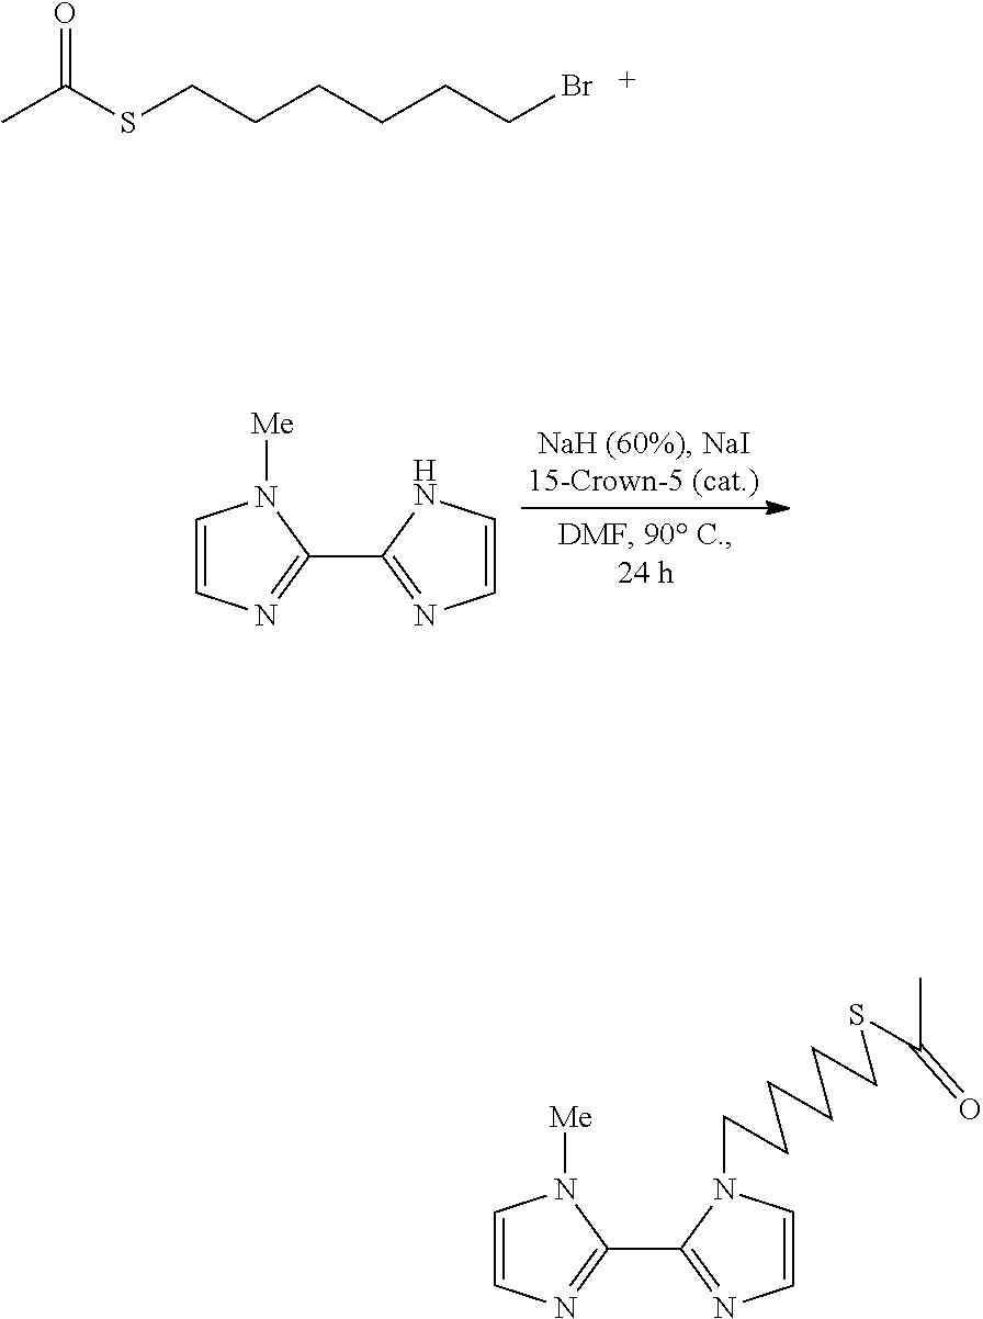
C1=CN=C(C2=NC=CN2)N1[Me].S(CCCCCCBr)C(C)=O.C1=CN=C(C2=NC=CN2CCCCCCSC(=O)C)N1[Me]
